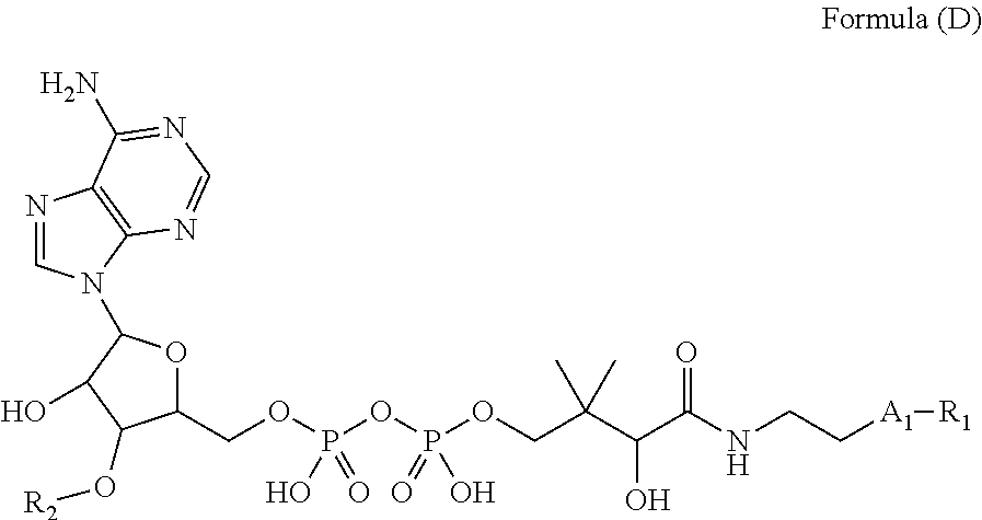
O1C(N2C=NC3=C2N=CN=C3N)C(O)C(O[R2])C1COP(OP(OCC(C(C(NCC[A1][R1])=O)O)(C)C)(=O)O)(O)=O
